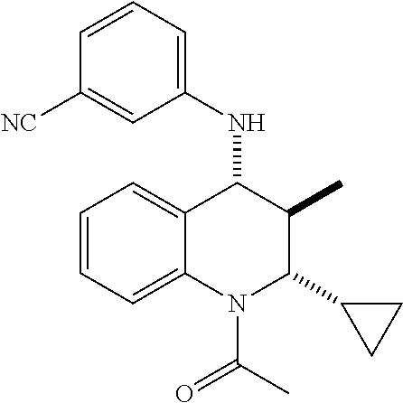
C1=CC=C2C(=C1)C(NC1=CC=CC([NC])=C1)C(C)C(C1CC1)N2C(=O)C
